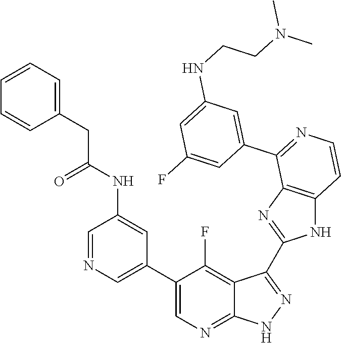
C1=NC=C(C2=CN=C3C(=C2F)C(C2=NC4=C(N2)C=CN=C4C2=CC(NCCN(C)C)=CC(F)=C2)=N[N H]3)C=C1NC(CC1=CC=CC=C1)=O
